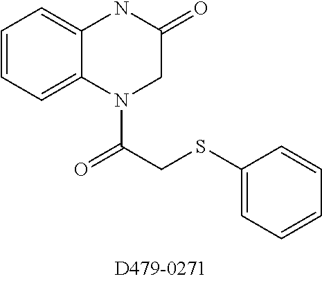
C1=CC=C2C(=C1)NC(=O)CN2C(CSC1=CC=CC=C1)=O
